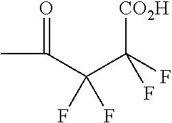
C(C(C([CO2H])(F)F)(F)F)(C)=O
